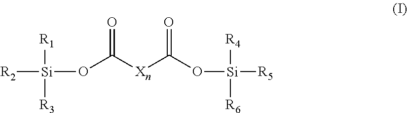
[R2][Si]([R1])([R3])OC([Xn]C(O[Si]([R4])([R6])[R5])=O)=O
